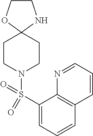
C1CNC2(O1)CCN(S(C1=CC=CC3=C1N=CC=C3)(=O)=O)CC2
